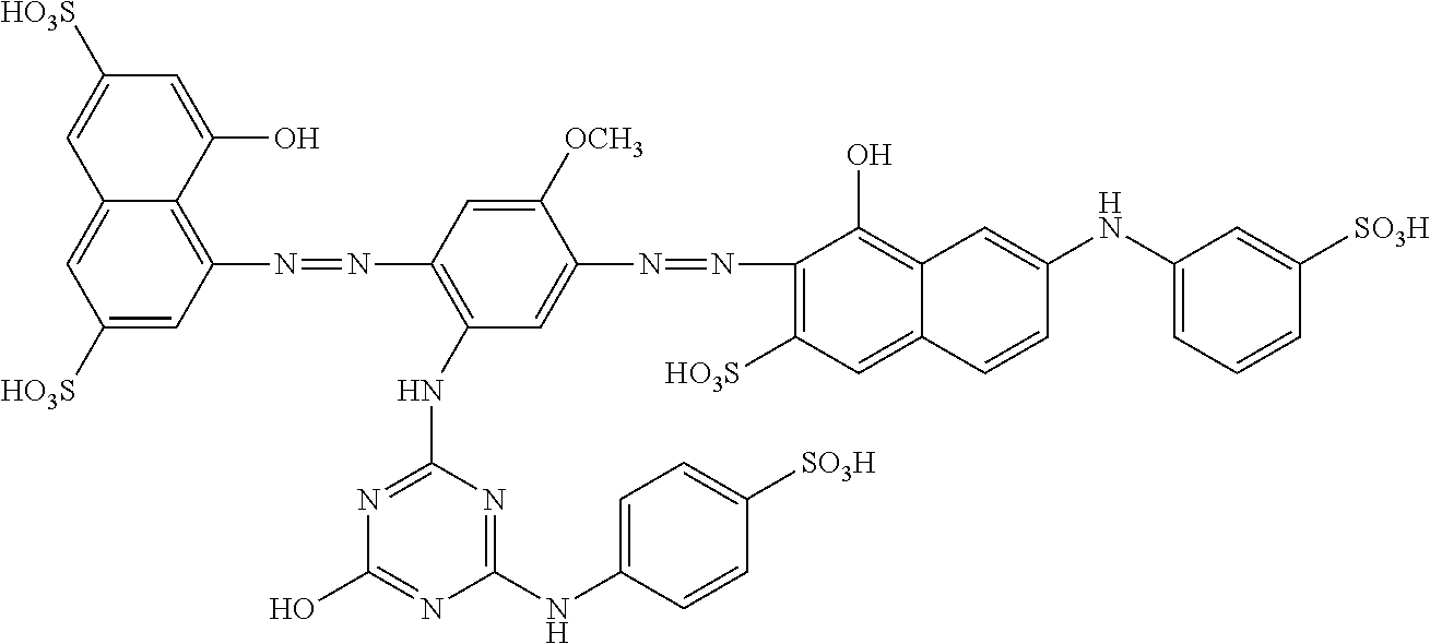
C1([HO3S])=CC(N=NC2=C(NC3=NC(O)=NC(NC4=CC=C([SO3H])C=C4)=N3)C=C(N=NC3=C([HO3S])C=C4C(=C3O)C=C(NC3=CC=CC([SO3H])=C3)C=C4)C([OCH3])=C2)=C2C(=C1)C=C([HO3S])C=C2O
